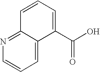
C1=CC=C(C(O)=O)C2=CC=CN=C12
